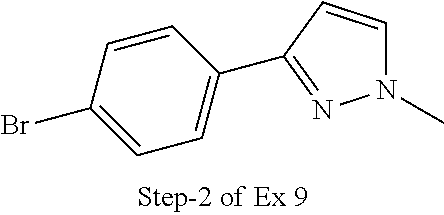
C1=CC(Br)=CC=C1C1=NN(C)C=C1
